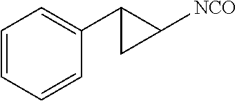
C1=CC=CC(C2CC2[NCO])=C1
